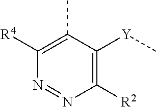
C1([R2])=C([Y]C)C(C)=C([R4])N=N1
